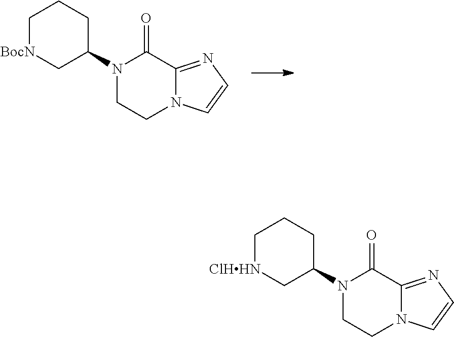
C1[BocN]CC(N2CCN3C(=NC=C3)C2=O)CC1.C1[ClHHN]CC(N2CCN3C(=NC=C3)C2=O)CC1
